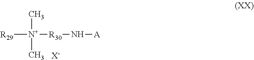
[R29][N+](C)(C)[R30]N[A].[X-]
